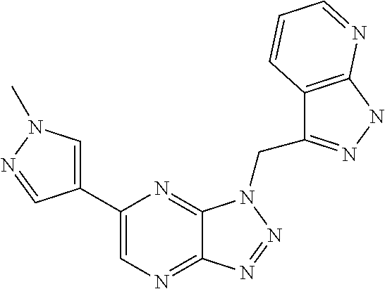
C1=C(C2=CN=C3C(=N2)N(CC2=NNC4=C2C=CC=N4)N=N3)C=NN1C
